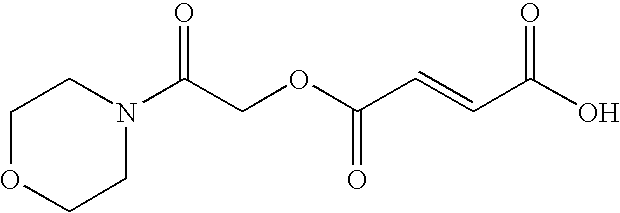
C1N(C(COC(C=CC(O)=O)=O)=O)CCOC1
